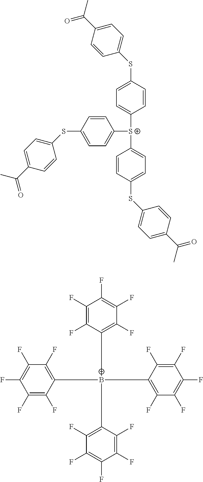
C1=CC(SC2=CC=C(C(C)=O)C=C2)=CC=C1[S+](C1=CC=C(SC2=CC=C(C(C)=O)C=C2)C=C1)C1=CC=C(SC2=CC=C(C(C)=O)C=C2)C=C1.C1(F)=C(F)C([B-](C2=C(F)C(F)=C(F)C(F)=C2F)(C2=C(F)C(F)=C(F)C(F)=C2F)C2=C(F)C(F)=C(F)C(F)=C2F)=C(F)C(F)=C1F
